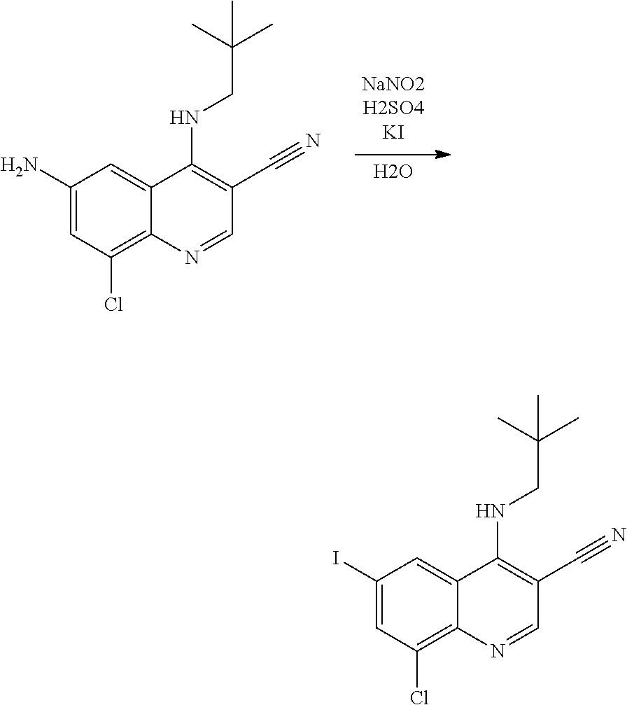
C1(I)=CC(Cl)=C2C(=C1)C(NCC(C)(C)C)=C(C#N)C=N2.C1(N)=CC(Cl)=C2C(=C1)C(NCC(C)(C)C)=C(C#N)C=N2.O
